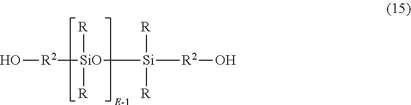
O[R2][SiO]([R])([R])[Si]([R2]O)([R])[R]
